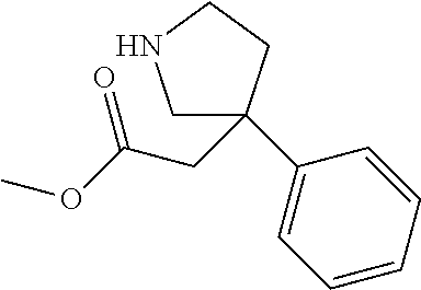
C1C(C2=CC=CC=C2)(CC(=O)OC)CCN1
